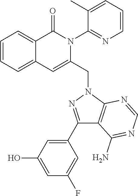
C1=CC=C2C(=C1)C(=O)N(C1=NC=CC=C1C)C(CN1C3=C(C(N)=NC=N3)C(C3=CC(O)=CC(F)=C3)=N1)=C2
